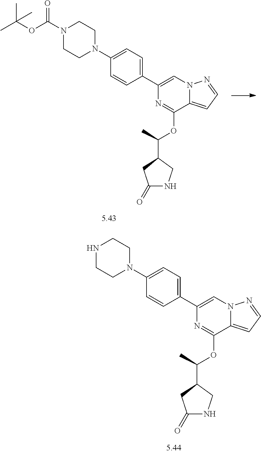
C1(C2=CC=C(N3CCN(C(OC(C)(C)C)=O)CC3)C=C2)=CN2C(=CC=N2)C(OC(C2CC(=O)NC2)C)=N1.C1(C2=CC=C(N3CCNCC3)C=C2)=CN2C(=CC=N2)C(OC(C2CC(=O)NC2)C)=N1
